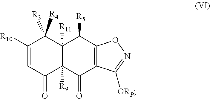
C1=C([R10])C([R4])([R3])C2([R11])C([R9])(C1=O)C(=O)C1=C(C2[R5])ON=C1[ORP]
